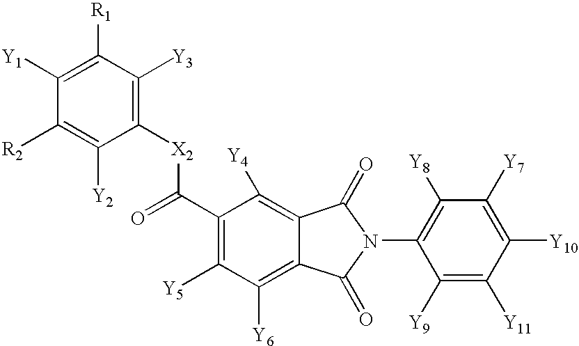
C1([Y1])=C([R1])C([Y3])=C([X2]C(C2=C([Y5])C([Y6])=C3C(=C2[Y4])C(=O)N(C2=C([Y8])C([Y7])=C([Y10])C([Y11])=C2[Y9])C3=O)=O)C([Y2])=C1[R2]
